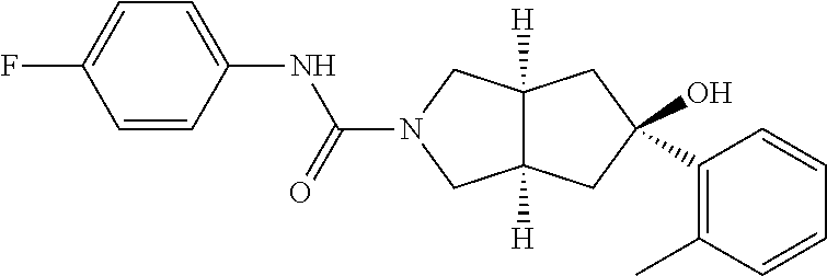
C1=CC(NC(N2CC3([H])C([H])(C2)CC(O)(C2=C(C)C=CC=C2)C3)=O)=CC=C1F
